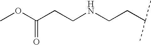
COC(CCNCCC(C)C)=O
